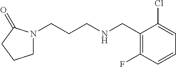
C1(CNCCCN2CCCC2=O)=C(F)C=CC=C1Cl
